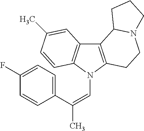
C12=C(N(C=C(C)C3=CC=C(F)C=C3)C3=C1C=C(C)C=C3)CCN1C2CCC1
